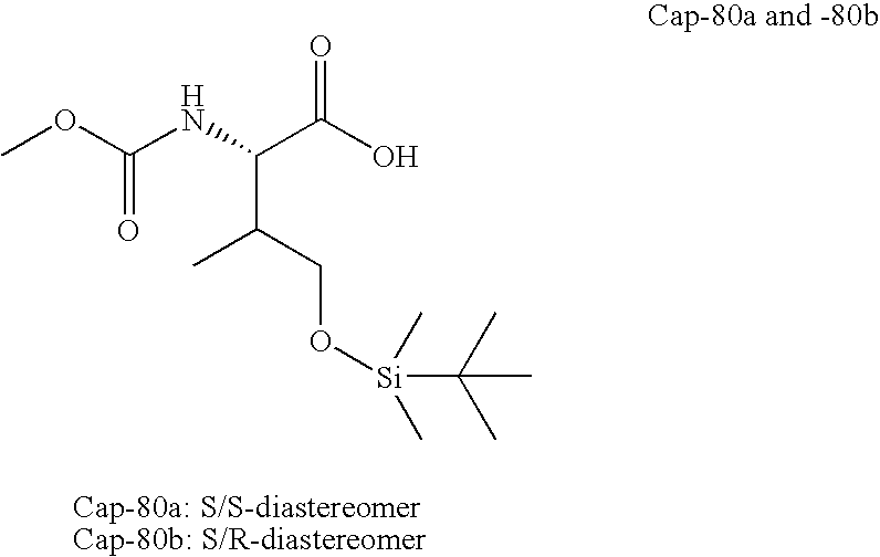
COC(NC(C(O)=O)C(CO[Si](C)(C)C(C)(C)C)C)=O
